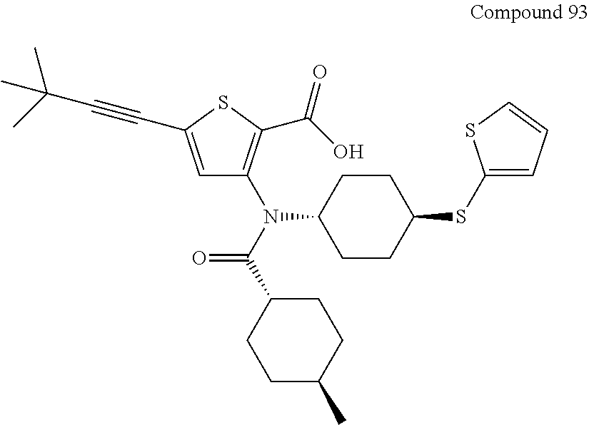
C1=C(C#CC(C)(C)C)SC(C(O)=O)=C1N(C1CCC(SC2=CC=CS2)CC1)C(C1CCC(C)CC1)=O
